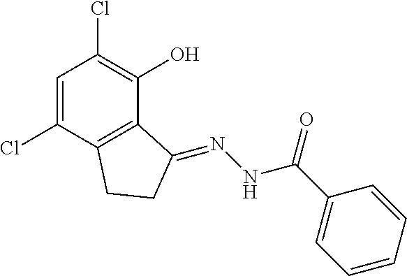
C1=C(Cl)C2=C(C(O)=C1Cl)C(=NNC(C1=CC=CC=C1)=O)CC2
